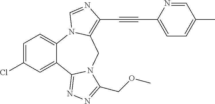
C1=C(Cl)C=C2C(=C1)N1C(=C(C#CC3=CC=C(C)C=N3)N=C1)CN1C2=NN=C1COC
